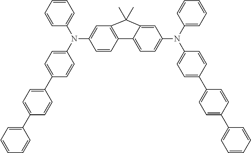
C12=C(C=C(N(C3=CC=CC=C3)C3=CC=C(C4=CC=C(C5=CC=CC=C5)C=C4)C=C3)C=C1)C(C)(C)C1=CC(N(C3=CC=CC=C3)C3=CC=C(C4=CC=C(C5=CC=CC=C5)C=C4)C=C3)=CC=C21
